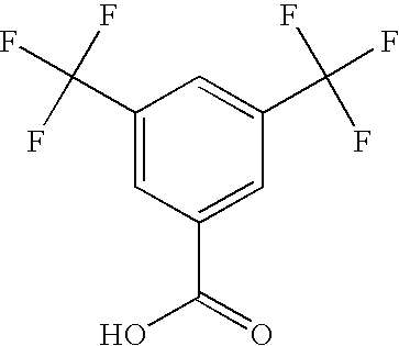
C1(C(F)(F)F)=CC(C(=O)O)=CC(C(F)(F)F)=C1
